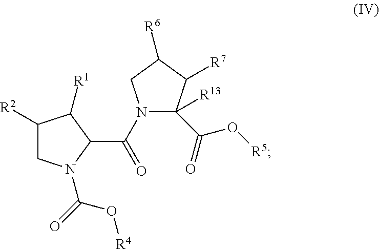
C1([R2])CN(C(=O)O[R4])C(C(N2C(C(O[R5])=O)([R13])C([R7])C([R6])C2)=O)C1[R1]
